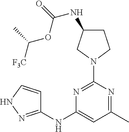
N1=C(N2CCC(NC(=O)OC([F3C])C)C2)N=C(C)C=C1NC1=NNC=C1
